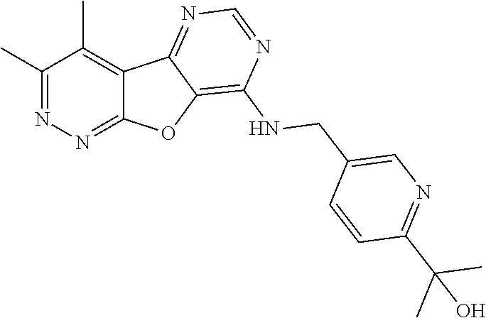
C1(C)=NN=C2C(=C1C)C1=NC=NC(NCC3=CN=C(C(C)(C)O)C=C3)=C1O2
